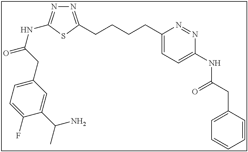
N1=C(CCCCC2=CC=C(NC(CC3=CC=CC=C3)=O)N=N2)SC(NC(=O)CC2=CC=C(F)C(C(N)C)=C2)=N1
